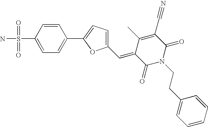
NS(C1=CC=C(C2=CC=C(C=C3C(C)=C(C#N)C(=O)N(CCC4=CC=CC=C4)C3=O)O2)C=C1)(=O)=O
